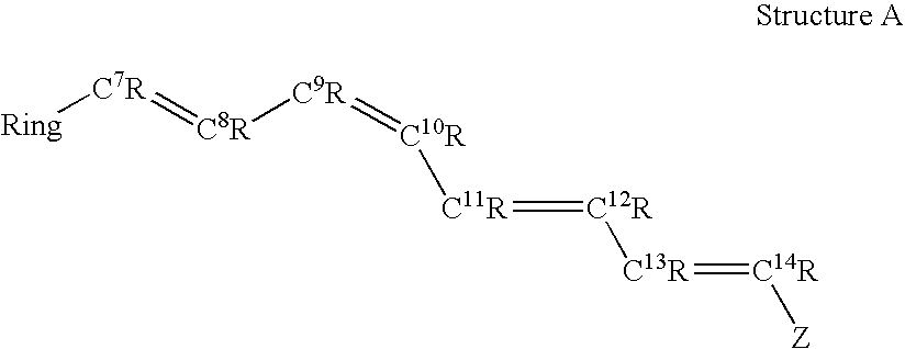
[C7R](=[C8R][C9R]=[C10R][C11R]=[C12R][C13R]=[C14R][Z])[Ring]
